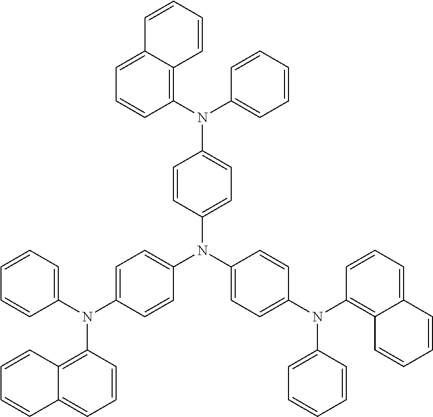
C1=C(N(C2=C3C(=CC=C2)C=CC=C3)C2=CC=C(N(C3=CC=C(N(C4=CC=CC=C4)C4=C5C(=CC=C4)C=CC=C5)C=C3)C3=CC=C(N(C4=CC=CC=C4)C4=C5C(=CC=C4)C=CC=C5)C=C3)C=C2)C=CC=C1
